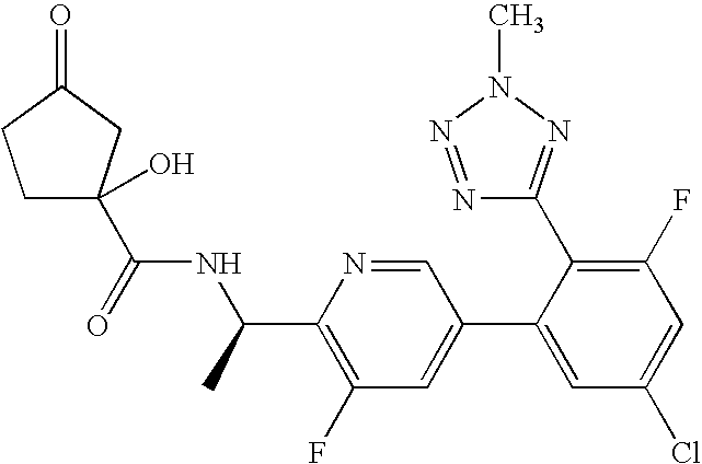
C1C(C(=O)NC(C2=C(F)C=C(C3=CC(Cl)=CC(F)=C3C3=NN(C)N=N3)C=N2)C)(O)CC(=O)C1
